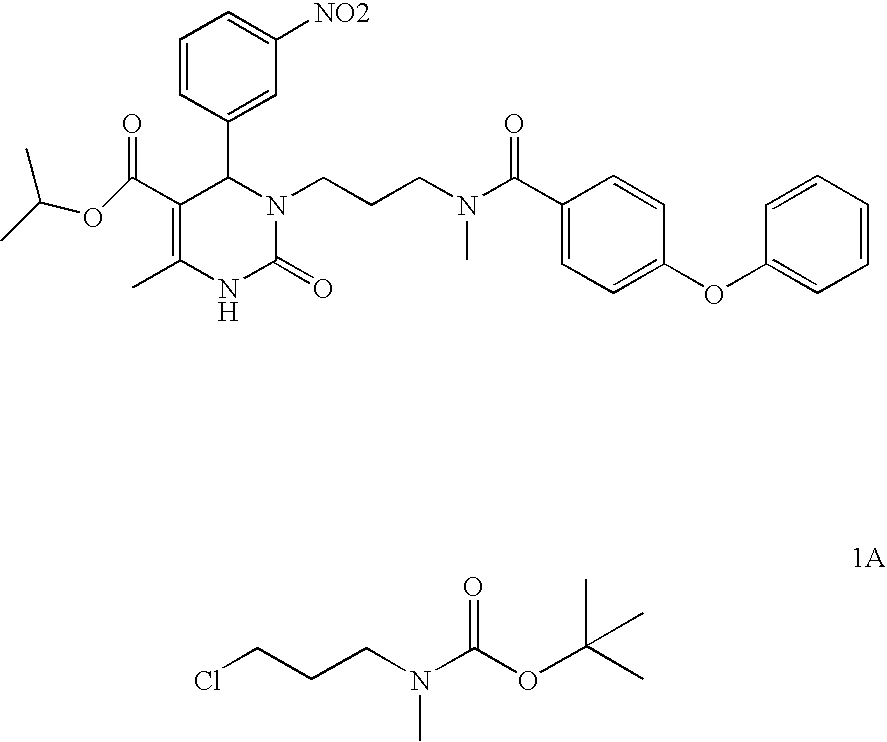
C1(C(OC(C)C)=O)=C(C)NC(=O)N(CCCN(C(C2=CC=C(OC3=CC=CC=C3)C=C2)=O)C)C1C1=CC([NO2])=CC=C1.ClCCCN(C(OC(C)(C)C)=O)C
